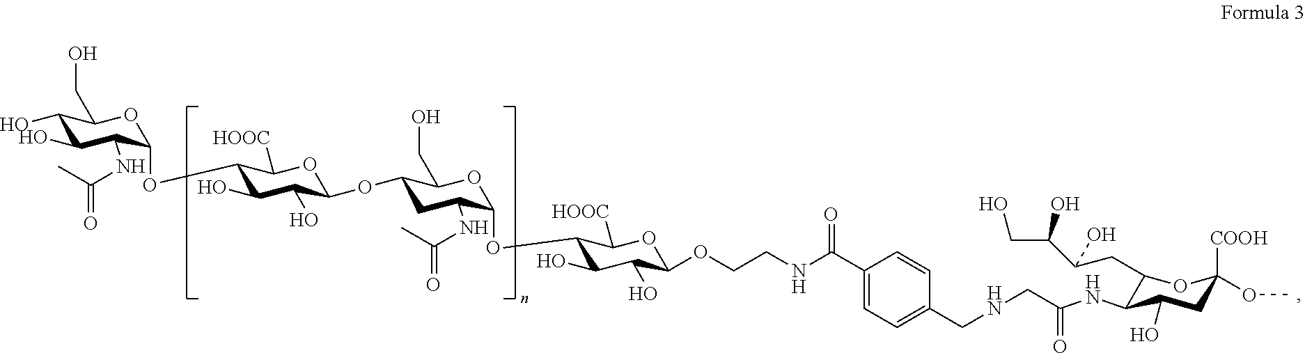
C1(O)C(O)C(NC(=O)C)C(OC2C(O)C(O)C(OC3CC(NC(C)=O)C(OC4C(O)C(O)C(OCCNC(C5=CC=C(CNCC(=O)NC6C(CC(C(CO)O)O)OC([COOH])(OC)CC6O)C=C5)=O)OC4[HOOC])OC3CO)OC2[HOOC])OC1CO
